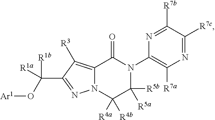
N12C(=C([R3])C(C(O[Ar1])([R1b])[R1a])=N1)C(=O)N(C1=C([R7a])N=C([R7c])C([R7b])=N1)C([R5a])([R5b])C2([R4a])[R4b]
